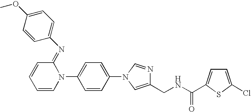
C1=CC=CN(C2=CC=C(N3C=NC(CNC(=O)C4=CC=C(Cl)S4)=C3)C=C2)C1=NC1=CC=C(OC)C=C1
